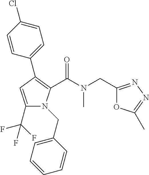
C1(C2=C(C(N(CC3=NN=C(C)O3)C)=O)N(CC3=CC=CC=C3)C(C(F)(F)F)=C2)=CC=C(Cl)C=C1
